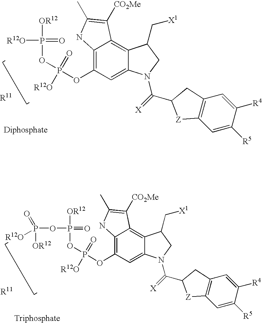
C12=C(OP(OP([OR12])(=O)[R12O])(=O)[R12O])C=C3C(=C1C([CO2Me])=C(C)N2)C(C[X1])CN3C(=[X])C1CC2=C(C=C([R5])C([R4])=C2)[Z]1.C12=C(OP(OP([OR12])(=O)OP([OR12])(=O)[R12O])(=O)[R12O])C=C3C(=C1C([CO2Me])=C(C)N2)C(C[X1])CN3C(=[X])C1CC2=C(C=C([R5])C([R4])=C2)[Z]1
